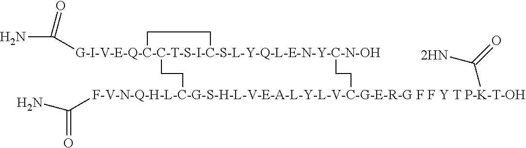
[G-I-V-E-Q-C-C-T-S-I-C-S-L-Y-Q-L-E-N-Y-C-N-OH]12(C(=O)N)(CC[F-V-N-Q-H-L-C-G-S-H-L-V-E-A-L-Y-L-V-C-G-E-R-G F F Y T P-K-T-OH](C(=O)N)(C(=O)[2HN])CC1)CC2
